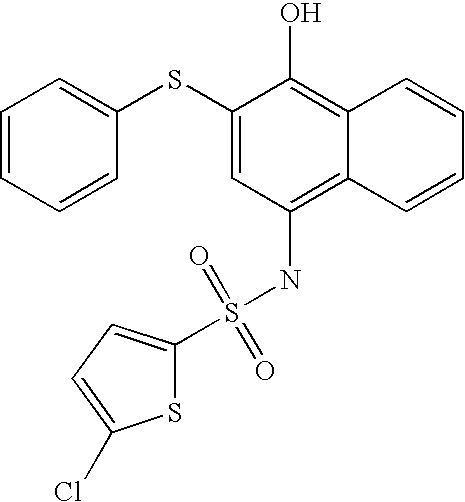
C1=CC=CC(SC2=CC(NS(C3=CC=C(Cl)S3)(=O)=O)=C3C(=C2O)C=CC=C3)=C1
